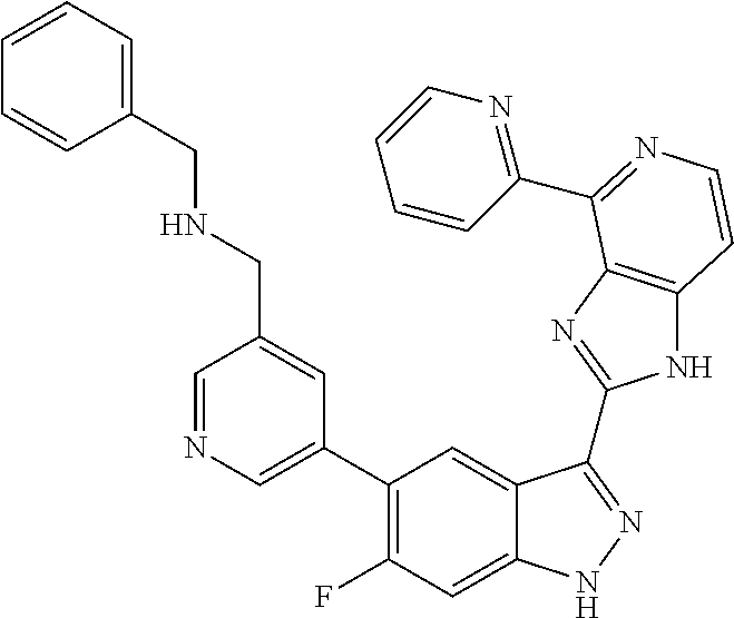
C1=C(C2=C(F)C=C3C(=C2)C(C2=NC4=C(N2)C=CN=C4C2=NC=CC=C2)=NN3)C=C(CNCC2=CC=CC=C2)C=N1
